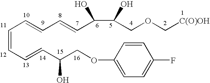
C(=CC=CC(COC1=CC=C(F)C=C1)O)C=CC=CC(C(COC[C(O)OH])O)O
